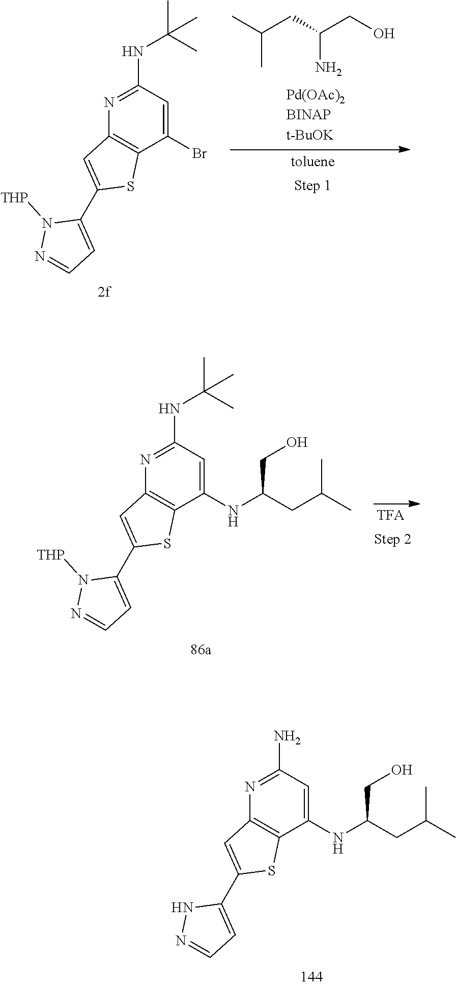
CC(C)CC(N)CO.C1(NC(C)(C)C)=NC2=C(C(Br)=C1)SC(C1=CC=NN1[THP])=C2.C1(NC(C)(C)C)=NC2=C(C(NC(CC(C)C)CO)=C1)SC(C1=CC=NN1[THP])=C2.C1(N)=NC2=C(C(NC(CC(C)C)CO)=C1)SC(C1=CC=NN1)=C2
